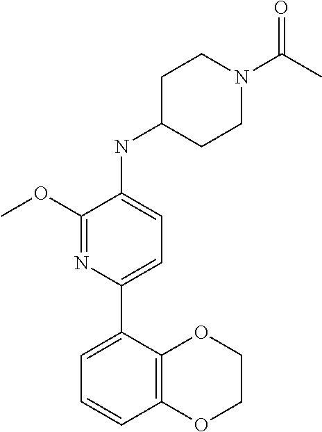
C1(OC)=NC(C2=CC=CC3=C2OCCO3)=CC=C1NC1CCN(C(C)=O)CC1
